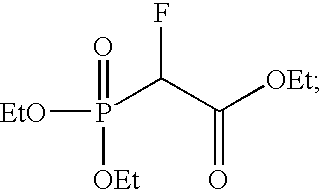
P(C(C([OEt])=O)F)([EtO])(=O)[OEt]
